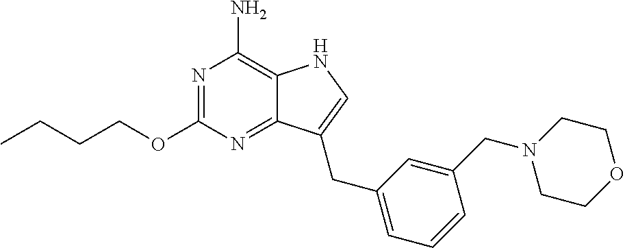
N1=C(OCCCC)N=C2C(=C1N)NC=C2CC1=CC=CC(CN2CCOCC2)=C1
